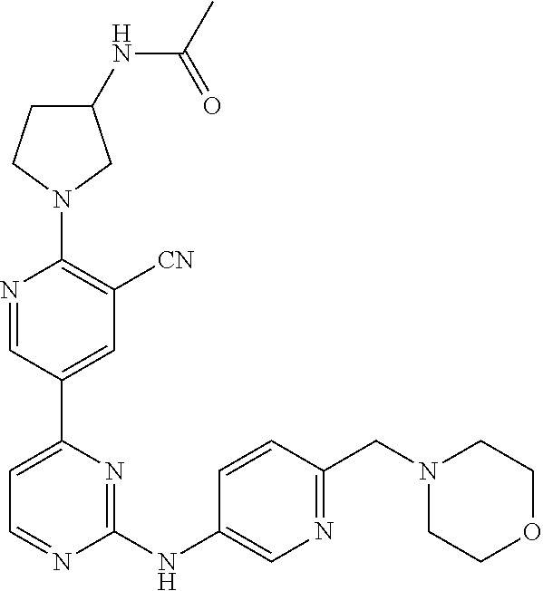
C1=NC(NC2=CN=C(CN3CCOCC3)C=C2)=NC(C2=CC([CN])=C(N3CC(NC(C)=O)CC3)N=C2)=C1
